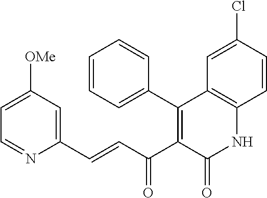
C1=C([OMe])C=C(C=CC(C2=C(C3=CC=CC=C3)C3=C(NC2=O)C=CC(Cl)=C3)=O)N=C1
